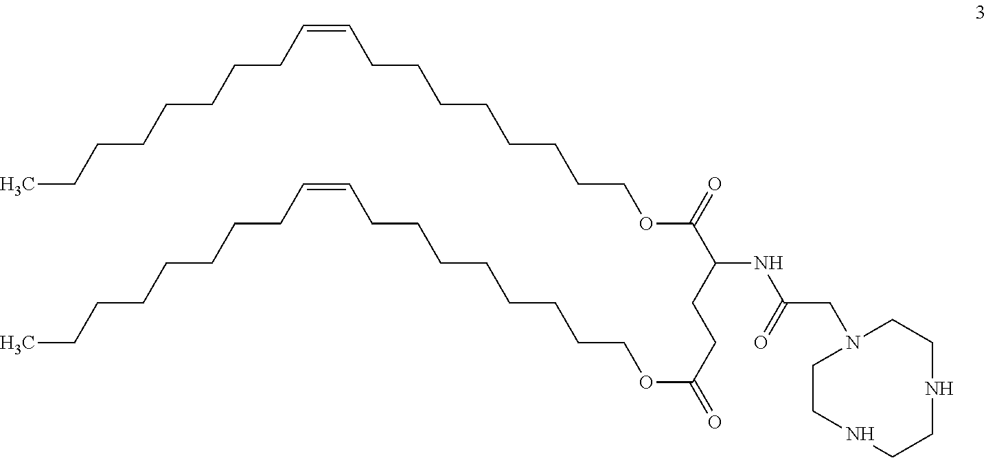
C(=CCCCCCCCC)CCCCCCCCOC(C(CCC(=O)OCCCCCCCCC=CCCCCCCCC)NC(CN1CCNCCNCC1)=O)=O
